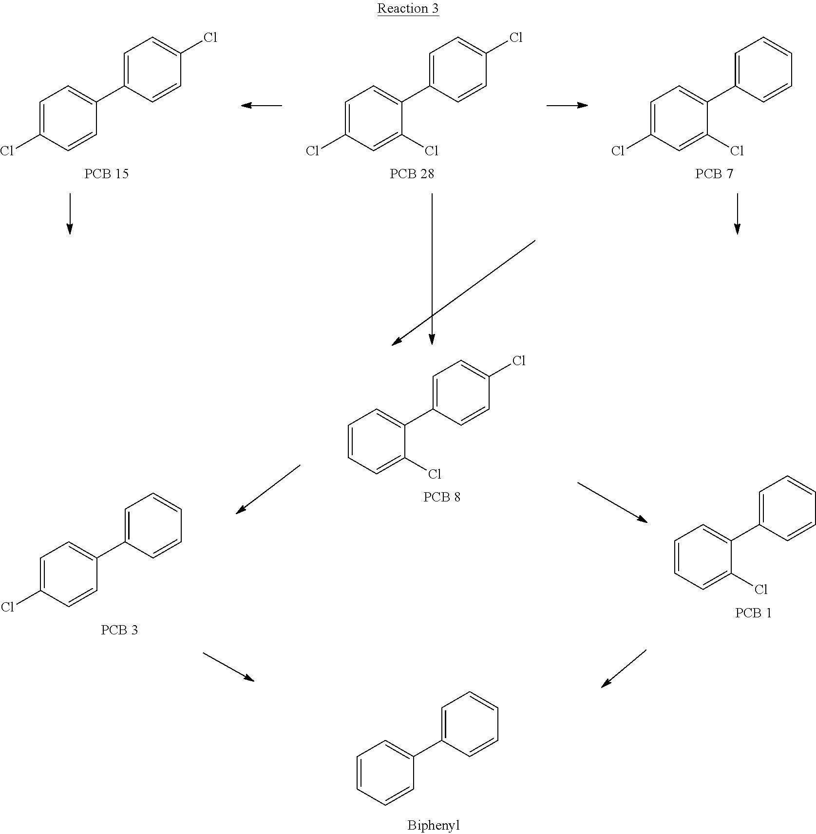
C1=C(Cl)C=CC(C2=CC=C(Cl)C=C2)=C1.C1=C(Cl)C=C(Cl)C(C2=CC=C(Cl)C=C2)=C1.C1=C(Cl)C=C(Cl)C(C2=CC=CC=C2)=C1.C1=CC=C(Cl)C(C2=CC=C(Cl)C=C2)=C1.C1=CC=C(Cl)C(C2=CC=CC=C2)=C1.C1=C(Cl)C=CC(C2=CC=CC=C2)=C1.C1=CC=CC(C2=CC=CC=C2)=C1
